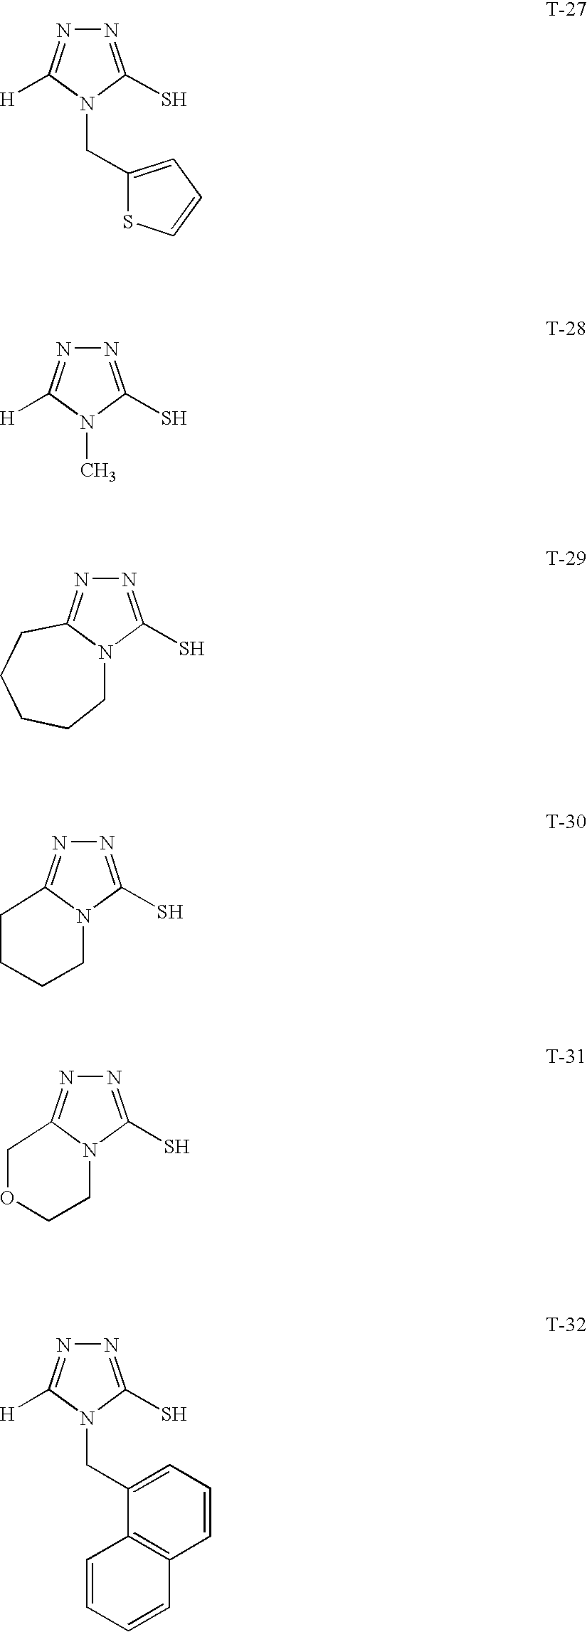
N1=C(S)N(CC2=CC=CS2)C([H])=N1.N1=C(S)N(C)C([H])=N1.N1=C(S)N2C(=N1)CCCCC2.N1=C(S)N2C(=N1)CCCC2.N1=C(S)N2C(=N1)COCC2.N1=C(S)N(CC2=CC=CC3=C2C=CC=C3)C([H])=N1
